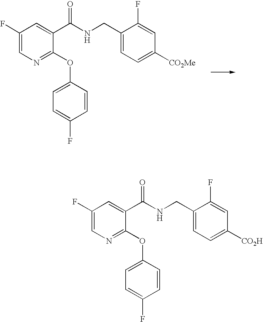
C1(F)=CN=C(OC2=CC=C(F)C=C2)C(C(NCC2=CC=C([CO2Me])C=C2F)=O)=C1.C1(F)=CN=C(OC2=CC=C(F)C=C2)C(C(NCC2=CC=C([CO2H])C=C2F)=O)=C1
